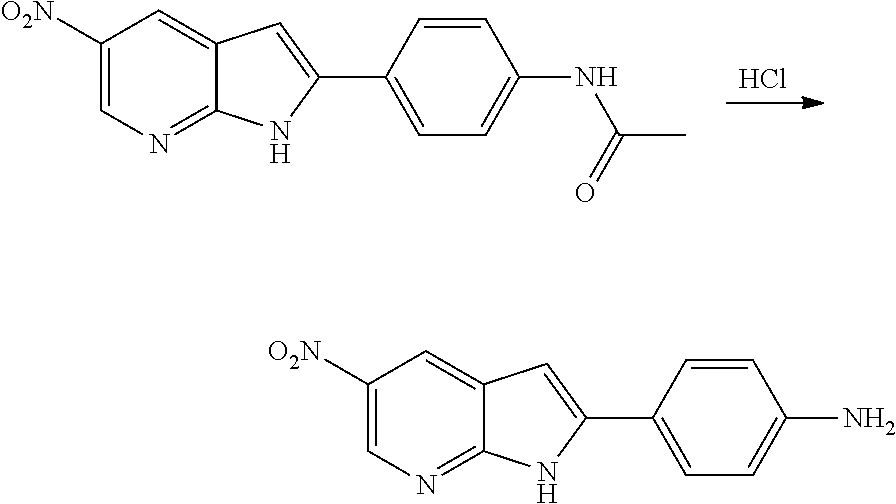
Cl.C1([O2N])=CN=C2C(=C1)C=C(C1=CC=C(NC(=O)C)C=C1)N2.C1([O2N])=CN=C2C(=C1)C=C(C1=CC=C(N)C=C1)N2
